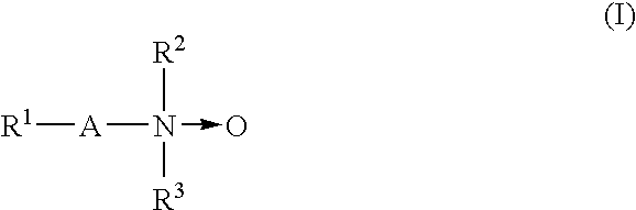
[R1][A]N(->O)([R2])[R3]
